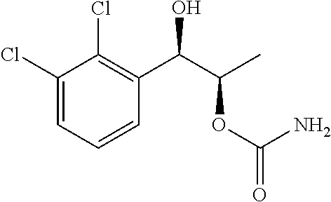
C1=C(Cl)C(Cl)=C(C(C(C)OC(=O)N)O)C=C1
